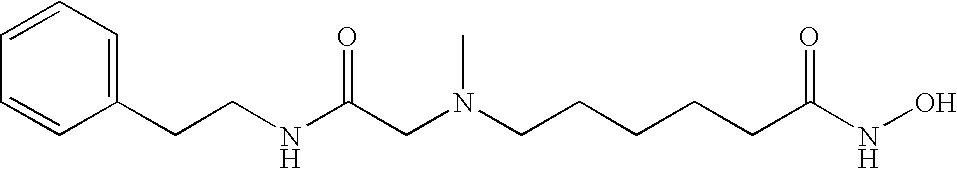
C1=CC=C(CCNC(CN(CCCCCC(NO)=O)C)=O)C=C1
